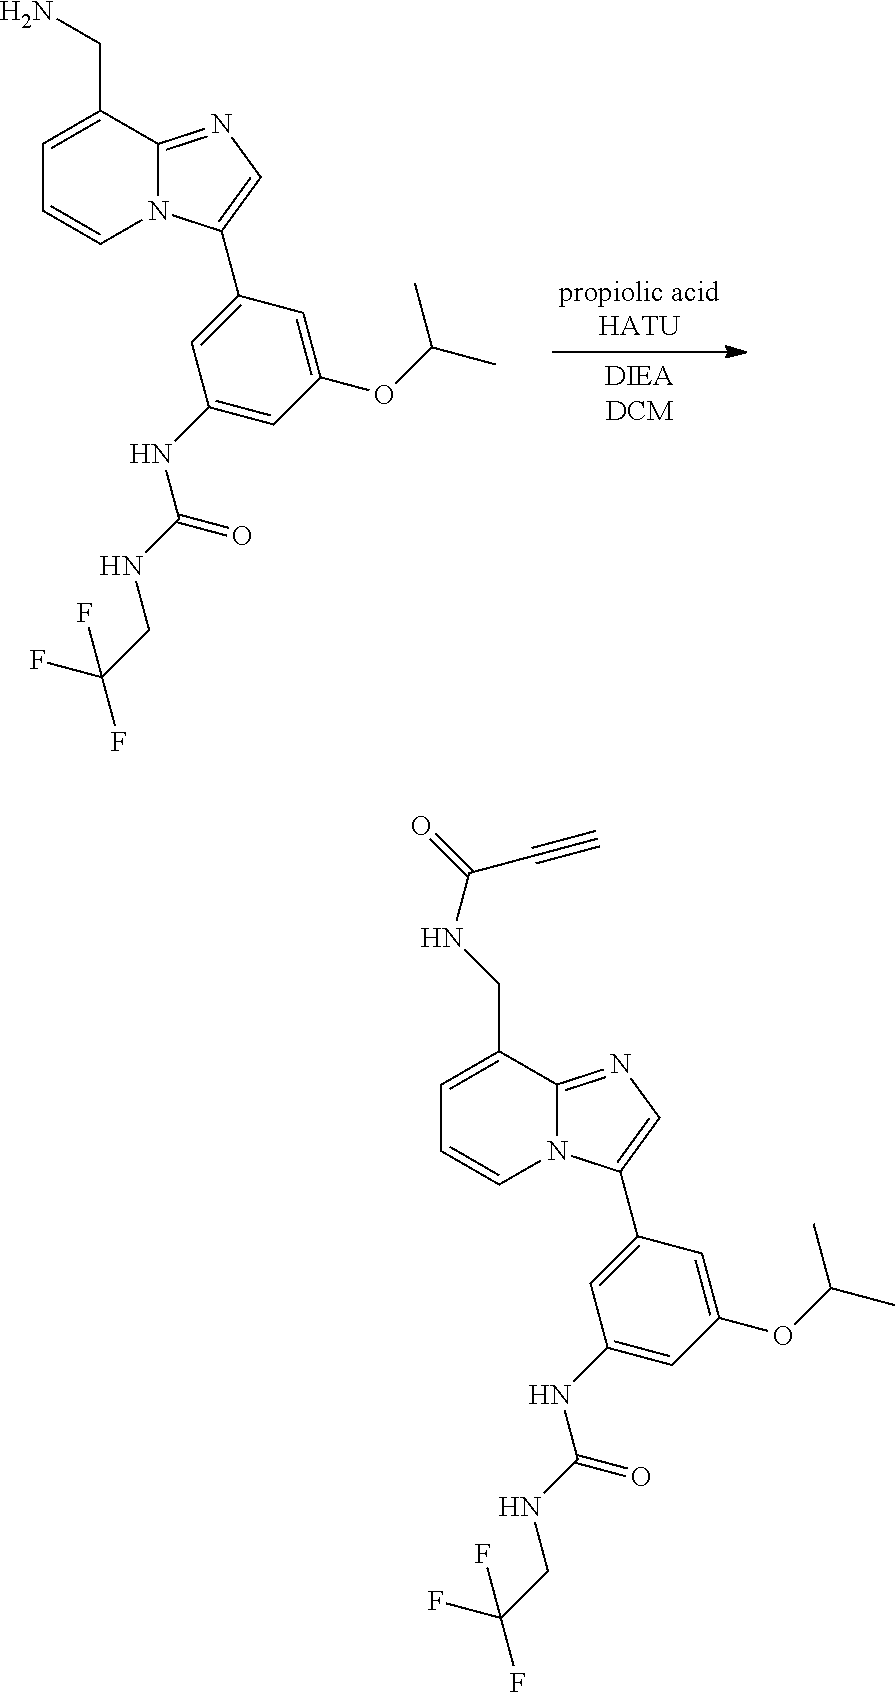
C1=C(CN)C2=NC=C(C3=CC(NC(NCC(F)(F)F)=O)=CC(OC(C)C)=C3)N2C=C1.C1=C(CNC(=O)C#C)C2=NC=C(C3=CC(NC(NCC(F)(F)F)=O)=CC(OC(C)C)=C3)N2C=C1
